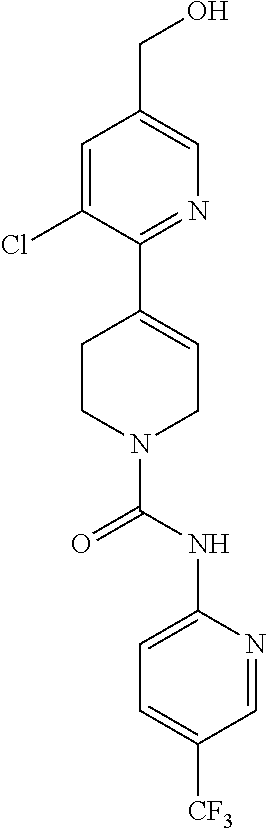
C1=C(Cl)C(C2=CCN(C(NC3=CC=C([CF3])C=N3)=O)CC2)=NC=C1CO
